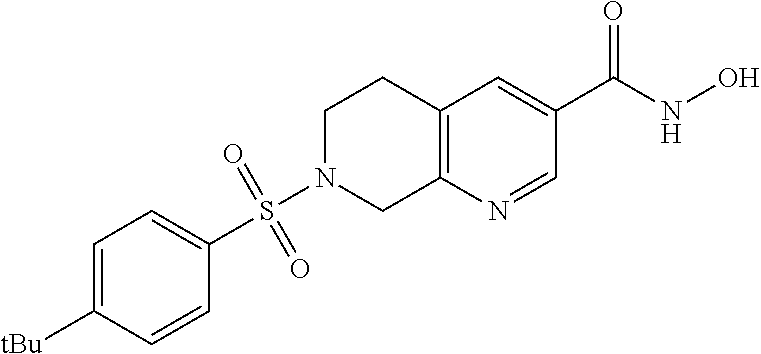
C12=C(N=CC(C(NO)=O)=C1)CN(S(C1=CC=C([tBu])C=C1)(=O)=O)CC2
